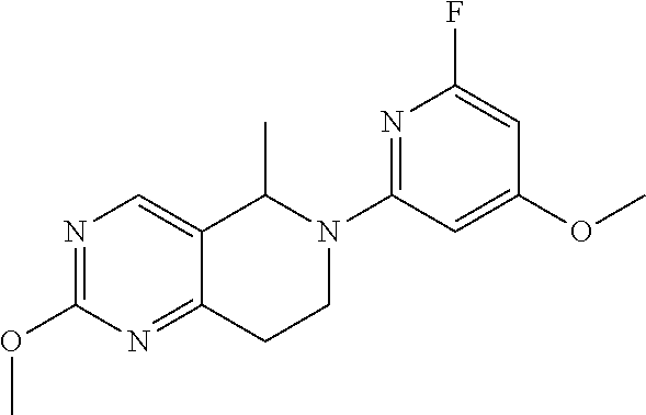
C12=CN=C(OC)N=C1CCN(C1=NC(F)=CC(OC)=C1)C2C
